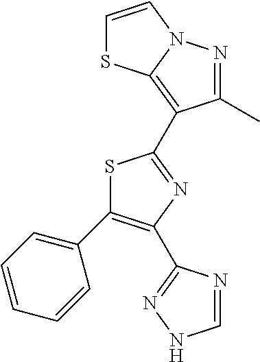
S1C(C2=CC=CC=C2)=C(C2=NNC=N2)N=C1C1=C2N(N=C1C)C=CS2
